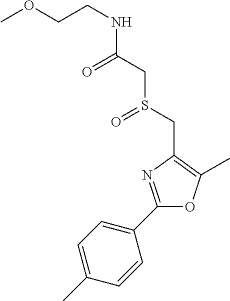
O(CCNC(CS(CC1=C(C)OC(C2=CC=C(C)C=C2)=N1)=O)=O)C
